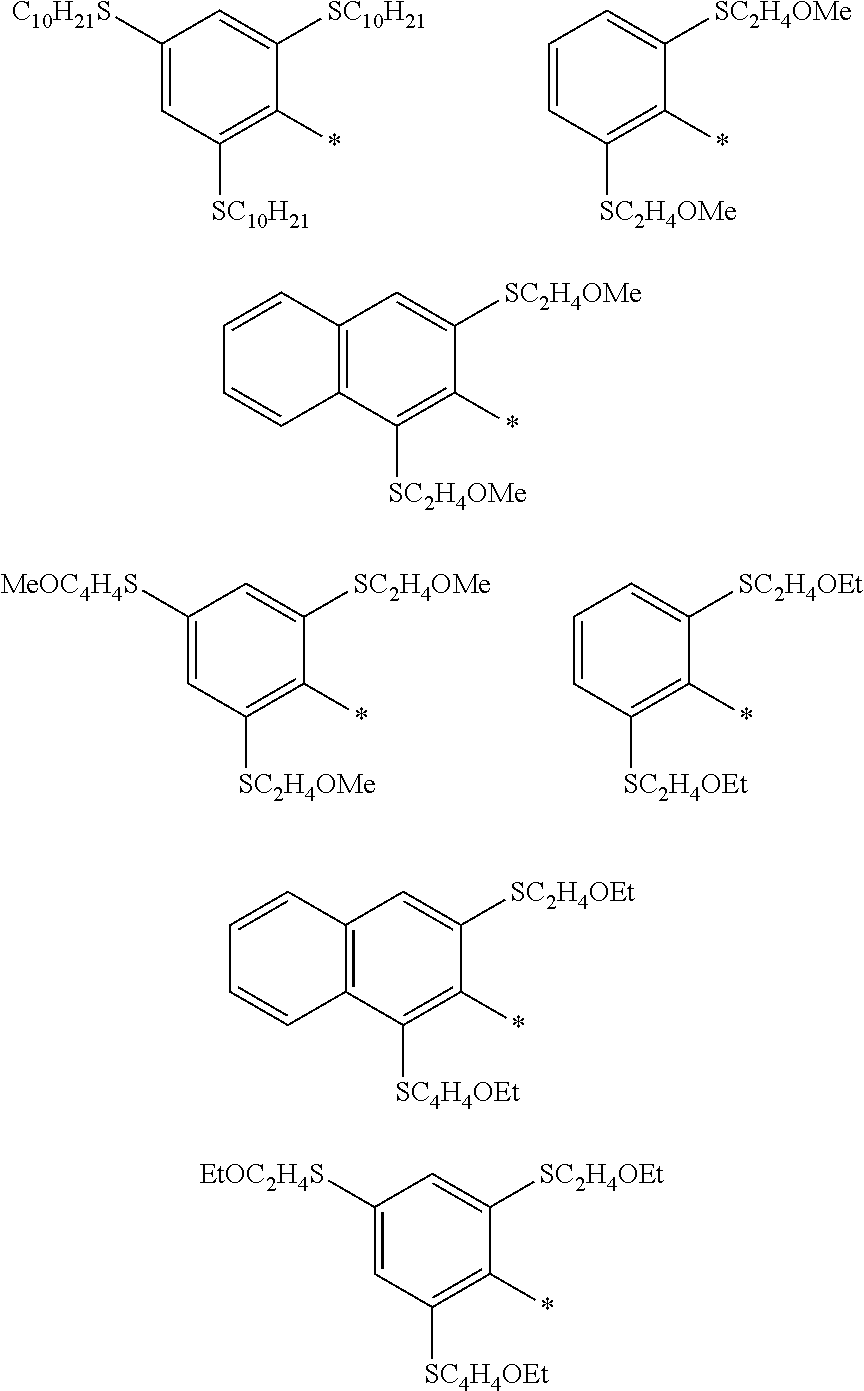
C1([C10H21S])=CC([SC10H21])=C(*)C([SC10H21])=C1.C1=CC([SC2H4OMe])=C(*)C([SC2H4OMe])=C1.C1([MeOC4H4S])=CC([SC2H4OMe])=C(*)C([SC2H4OMe])=C1.C1=CC([SC2H4OEt])=C(*)C([SC2H4OEt])=C1.C12=C(C([SC2H4OMe])=C(*)C([SC2H4OMe])=C1)C=CC=C2.C12=C(C([SC4H4OEt])=C(*)C([SC2H4OEt])=C1)C=CC=C2.C1([EtOC2H4S])=CC([SC4H4OEt])=C(*)C([SC2H4OEt])=C1
